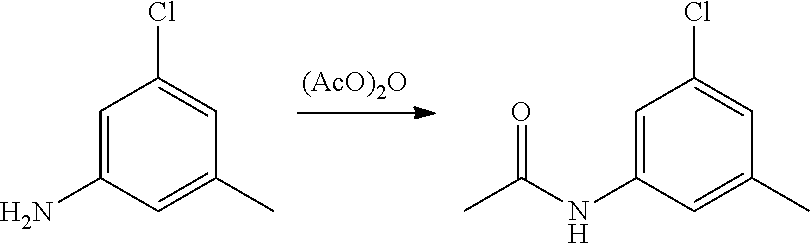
C1=C(N)C=C(C)C=C1Cl.C1=C(NC(C)=O)C=C(C)C=C1Cl.[(AcO)2O]
